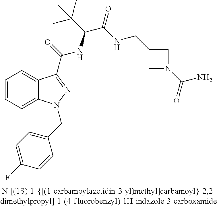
C1=CC=C2C(=C1)C(C(=O)NC(C(C)(C)C)C(=O)NCC1CN(C(=O)N)C1)=NN2CC1=CC=C(F)C=C1
